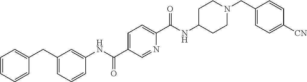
N(C(C1=CC=C(C(NC2CCN(CC3=CC=C([CN])C=C3)CC2)=O)N=C1)=O)C1=CC(CC2=CC=CC=C2)=CC=C1
